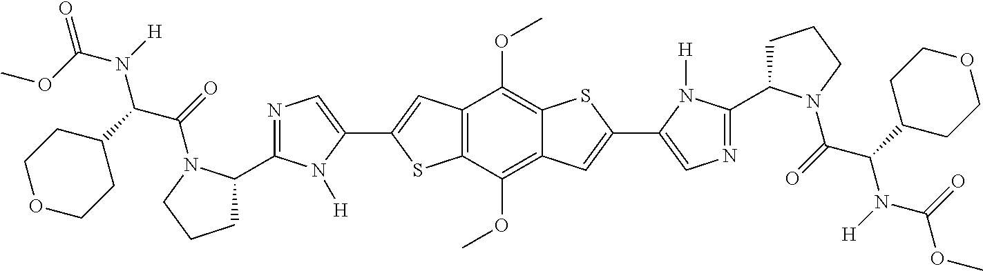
COC(N([H])C(C1CCOCC1)C(=O)N1C(C2=NC=C(C3=CC4=C(S3)C(OC)=C3C(=C4OC)SC(C4=CN=C(C5CCCN5C(C(N(C(OC)=O)[H])C5CCOCC5)=O)N4[H])=C3)N2[H])CCC1)=O
